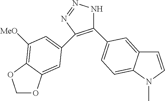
C1(C2=CC=C3C(=C2)C=CN3C)=C(C2=CC([MeO])=C3C(=C2)OCO3)N=NN1
